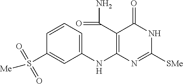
C1=CC=C(NC2=C(C(=O)N)C(=O)NC([SMe])=N2)C=C1S([Me])(=O)=O
